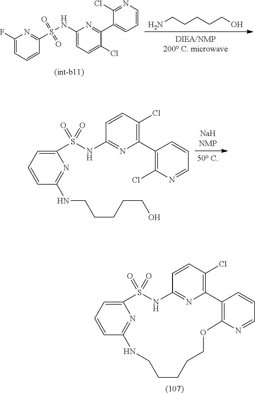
NCCCCCO.C1(F)=CC=CC(S(NC2=CC=C(Cl)C(C3=CC=CN=C3Cl)=N2)(=O)=O)=N1.C1(S(NC2=NC(C3=C(Cl)N=CC=C3)=C(Cl)C=C2)(=O)=O)=CC=CC(NCCCCCO)=N1.C12=CC=CC(=N1)NCCCCCOC1=C(C3=C(Cl)C=CC(=N3)NS2(=O)=O)C=CC=N1
